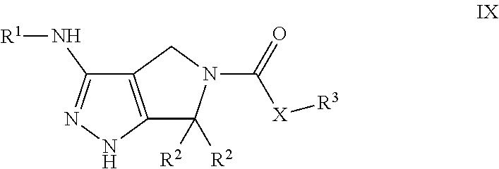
C12=C(NN=C1N[R1])C([R2])([R2])N(C(=O)[X][R3])C2
